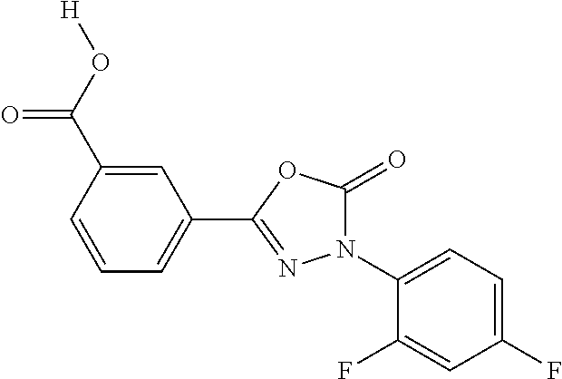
N1(C2=CC=C(F)C=C2F)C(=O)OC(C2=CC=CC(C(O[H])=O)=C2)=N1
